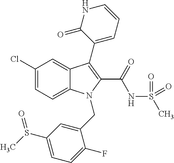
C12=CC=C(Cl)C=C1C(C1=CC=CNC1=O)=C(C(=O)NS(C)(=O)=O)N2CC1=CC(S(C)=O)=CC=C1F
